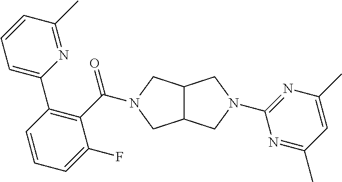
C12C(CN(C(C3=C(C4=CC=CC(C)=N4)C=CC=C3F)=O)C1)CN(C1=NC(C)=CC(C)=N1)C2
